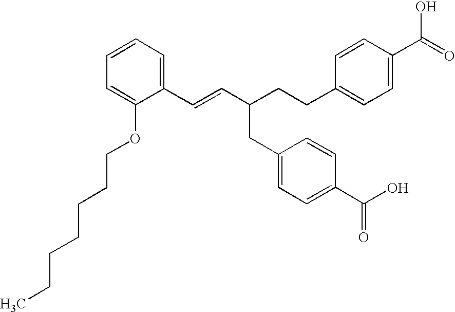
C1(C=CC(CC2=CC=C(C(=O)O)C=C2)CCC2=CC=C(C(O)=O)C=C2)=CC=CC=C1OCCCCCCC
